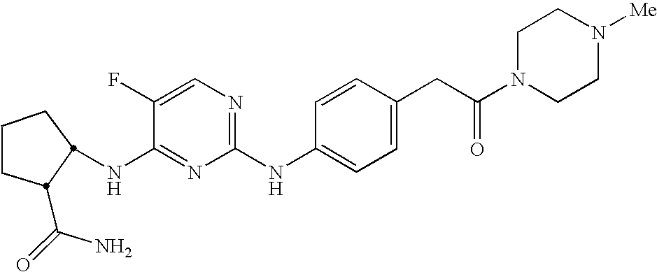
C1CCC(C(N)=O)C1NC1=NC(NC2=CC=C(CC(=O)N3CCN([Me])CC3)C=C2)=NC=C1F
